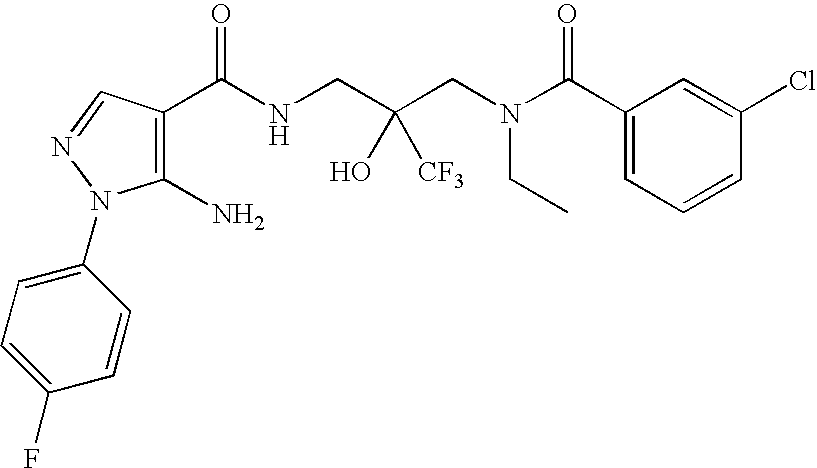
C1(C(NCC(CN(C(C2=CC=CC(Cl)=C2)=O)CC)(O)[CF3])=O)=C(N)N(C2=CC=C(F)C=C2)N=C1
